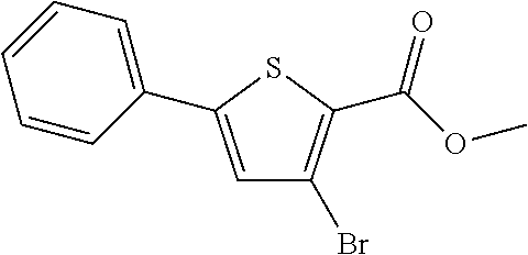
C1=C(C2=CC=CC=C2)SC(C(OC)=O)=C1Br
